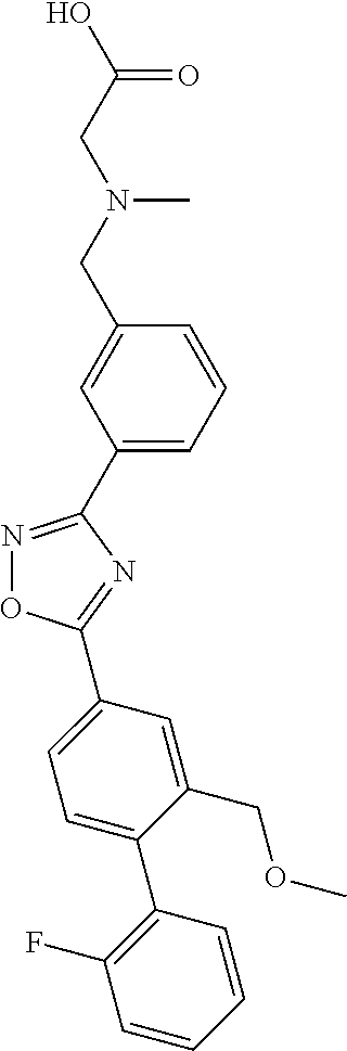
OC(CN(CC1=CC(C2=NOC(C3=CC=C(C4=C(F)C=CC=C4)C(COC)=C3)=N2)=CC=C1)C)=O
